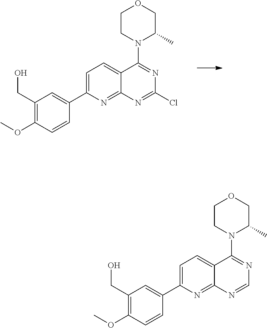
OCC1=C(OC)C=CC(C2=CC=C3C(=N2)N=C(Cl)N=C3N2CCOCC2C)=C1.OCC1=C(OC)C=CC(C2=CC=C3C(=N2)N=CN=C3N2CCOCC2C)=C1
